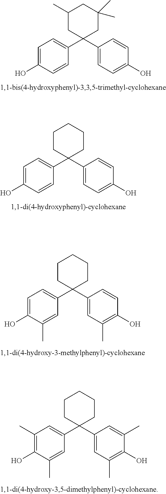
C1(C2=CC=C(O)C=C2)(C2=CC=C(O)C=C2)CC(C)(C)CC(C)C1.C1(C2=CC=C(O)C=C2)(C2=CC=C(O)C=C2)CCCCC1.C1(C2=CC=C(O)C(C)=C2)(C2=CC(C)=C(O)C=C2)CCCCC1.C1(C2=CC(C)=C(O)C(C)=C2)(C2=CC(C)=C(O)C(C)=C2)CCCCC1
